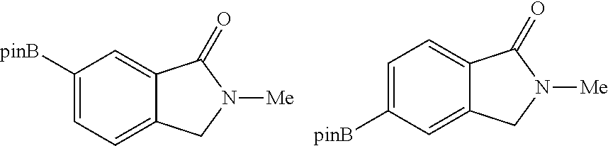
C1([pinB])=CC=C2C(=C1)C(=O)N([Me])C2.C1=C([pinB])C=C2C(=C1)C(=O)N([Me])C2
